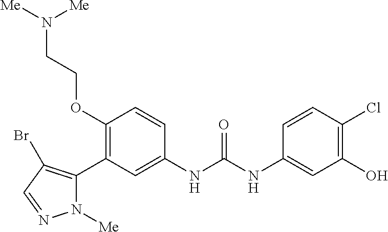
C1(OCCN([Me])[Me])=C(C2=C(Br)C=NN2[Me])C=C(NC(NC2=CC(O)=C(Cl)C=C2)=O)C=C1
